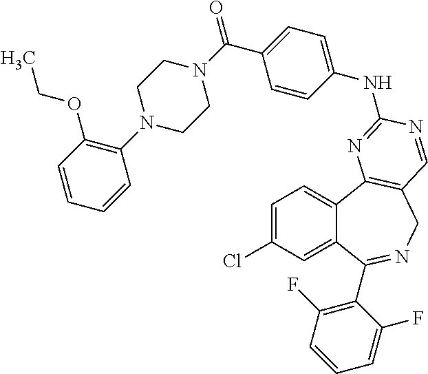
C1=C(Cl)C=C2C(=C1)C1=C(CN=C2C2=C(F)C=CC=C2F)C=NC(NC2=CC=C(C(N3CCN(C4=C(OCC)C=CC=C4)CC3)=O)C=C2)=N1
